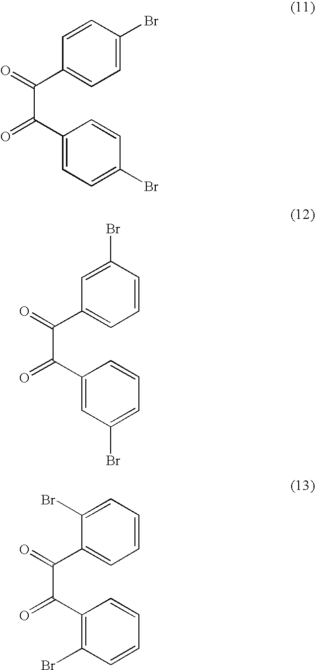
C1=CC(Br)=CC=C1C(=O)C(=O)C1=CC=C(Br)C=C1.C1=C(Br)C=CC=C1C(=O)C(=O)C1=CC(Br)=CC=C1.C1(Br)=CC=CC=C1C(=O)C(=O)C1=C(Br)C=CC=C1
